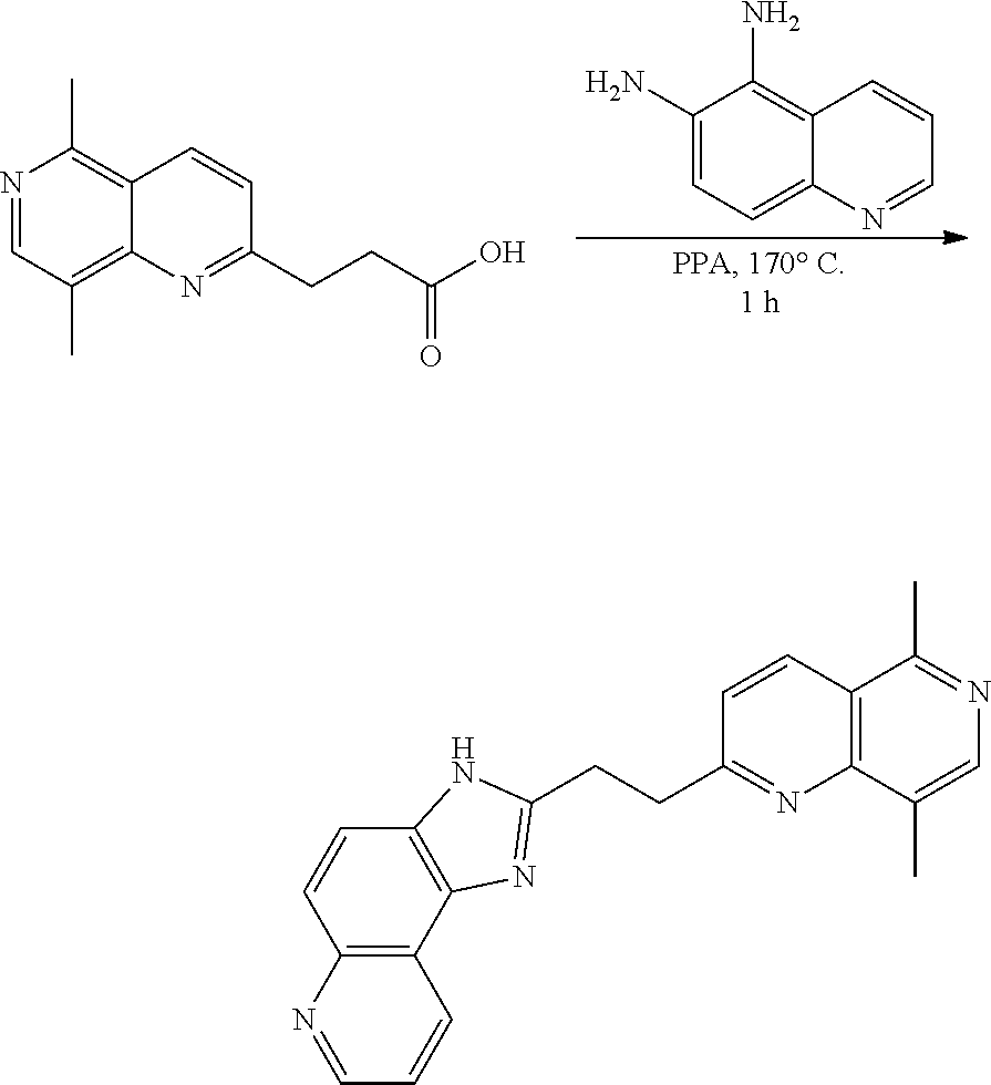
C1(N)=CC=C2C(=C1N)C=CC=N2.N1=CC(C)=C2C(=C1C)C=CC(CCC(O)=O)=N2.N1=C(C)C2=C(C(C)=C1)N=C(CCC1=NC3=C(C=CC4=C3C=CC=N4)N1)C=C2
